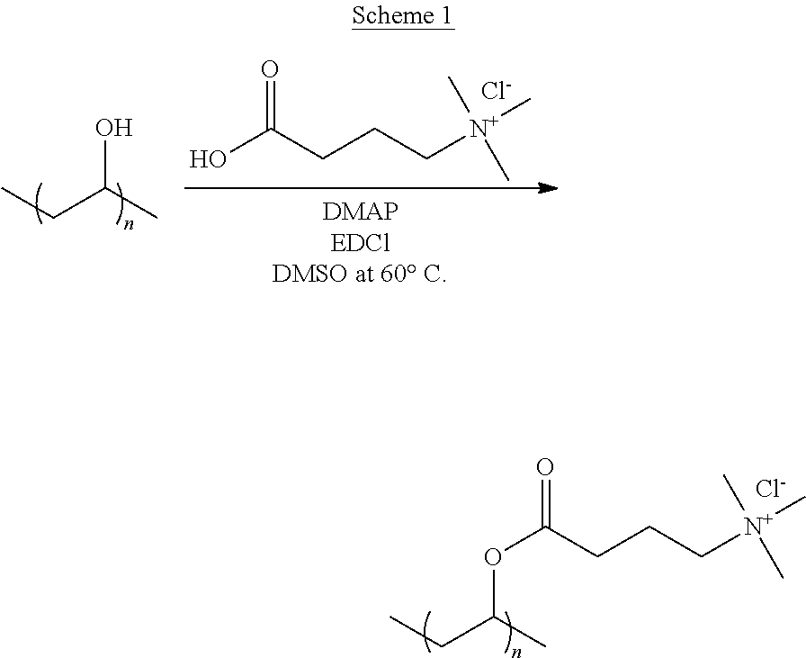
CCC(C)O.OC(CCC[N+](C)(C)C)=O.[Cl-].CCC(C)OC(CCC[N+](C)(C)C)=O.[Cl-]
